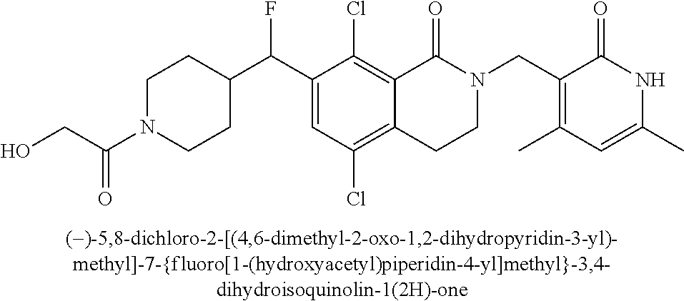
C1(C(C2CCN(C(CO)=O)CC2)F)=CC(Cl)=C2C(=C1Cl)C(=O)N(CC1=C(C)C=C(C)NC1=O)CC2
